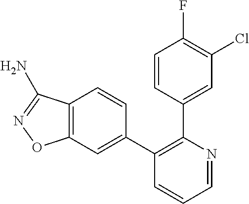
C1=CC(C2=C(C3=CC4=C(C=C3)C(N)=NO4)C=CC=N2)=CC(Cl)=C1F
